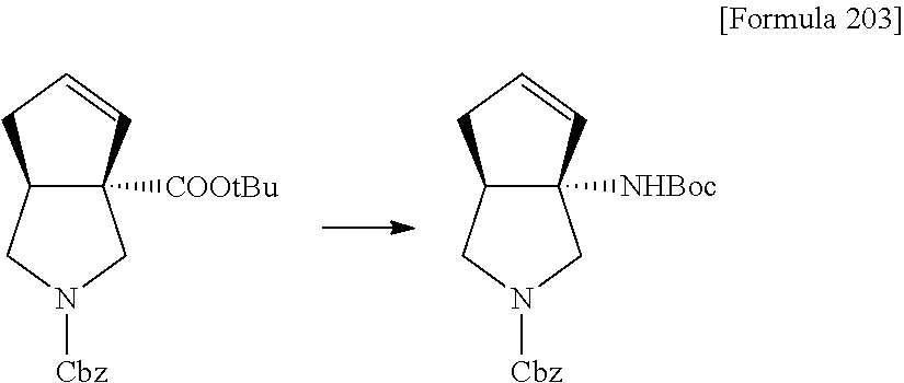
C12([COOtBu])C(CN([Cbz])C1)CC=C2.C12([NHBoc])C(CN([Cbz])C1)CC=C2
